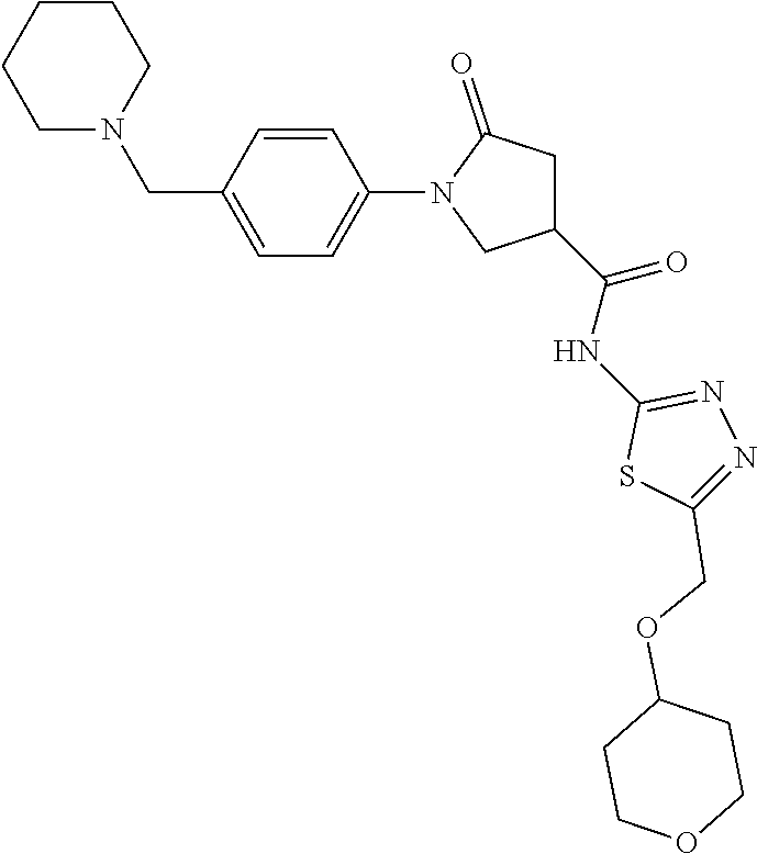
C1CCCN(CC2=CC=C(N3CC(C(NC4=NN=C(COC5CCOCC5)S4)=O)CC3=O)C=C2)C1
